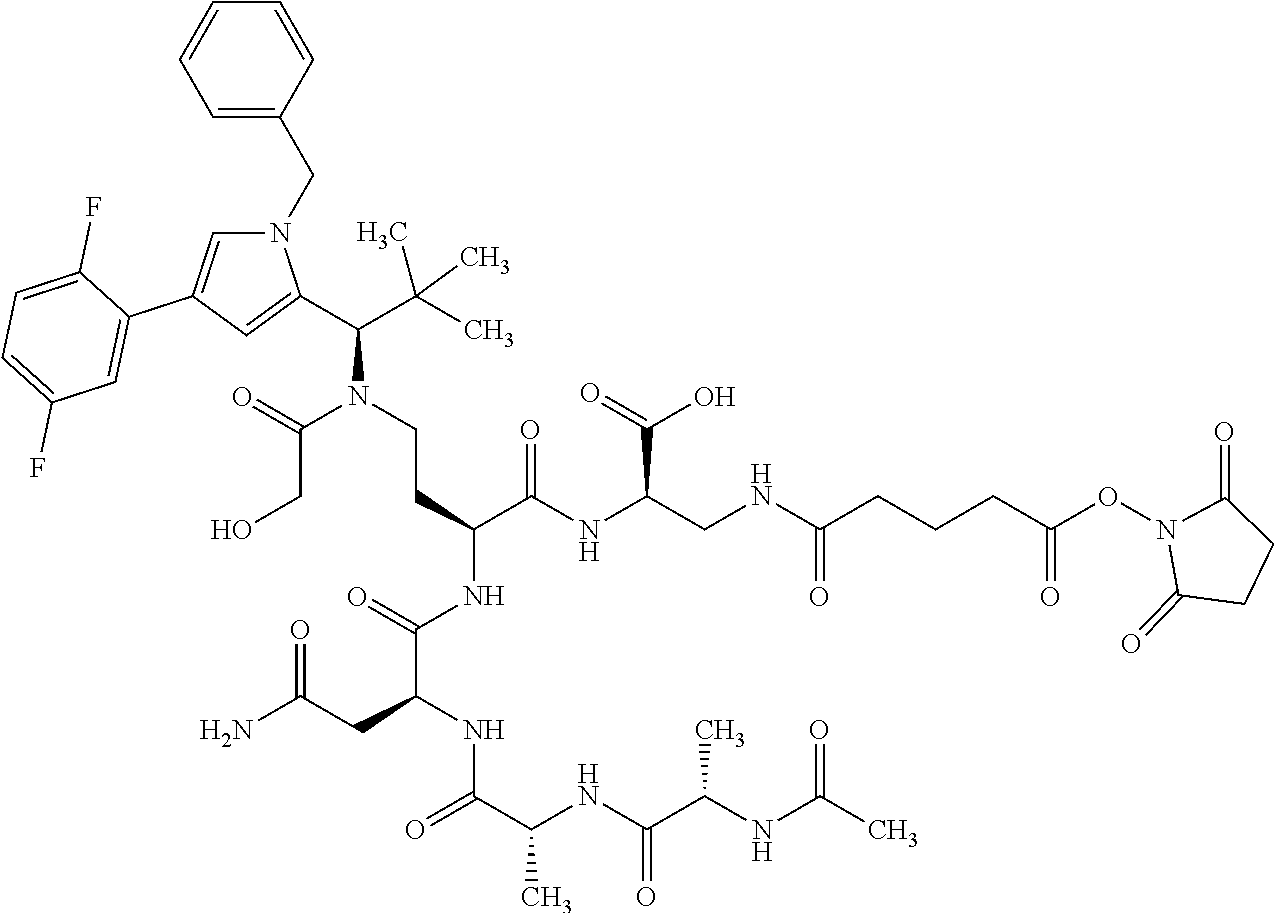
N1(CC2=CC=CC=C2)C=C(C2=CC(F)=CC=C2F)C=C1C(C(C)(C)C)N(CCC(C(NC(CNC(=O)CCCC(ON1C(=O)CCC1=O)=O)C(O)=O)=O)NC(C(NC(C(NC(C(NC(C)=O)C)=O)C)=O)CC(N)=O)=O)C(=O)CO
